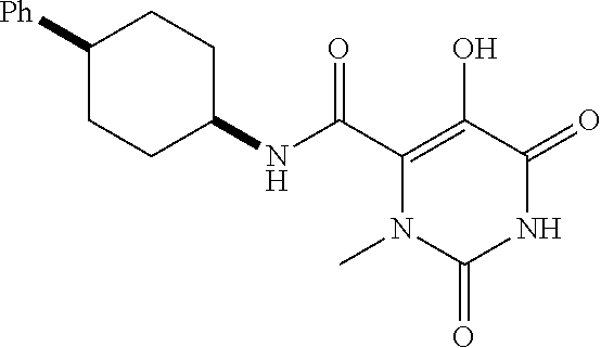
C1([Ph])CCC(NC(C2=C(O)C(=O)NC(=O)N2C)=O)CC1
